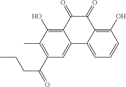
C1(=O)C(=O)C2=C(O)C(C)=C(C(CCC)=O)C=C2C2=CC=CC(O)=C12
